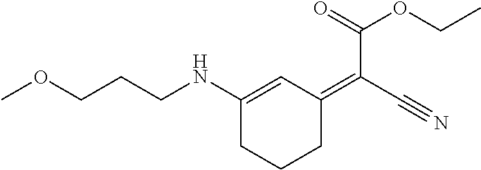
COCCCNC1=CC(=C(C#N)C(=O)OCC)CCC1
